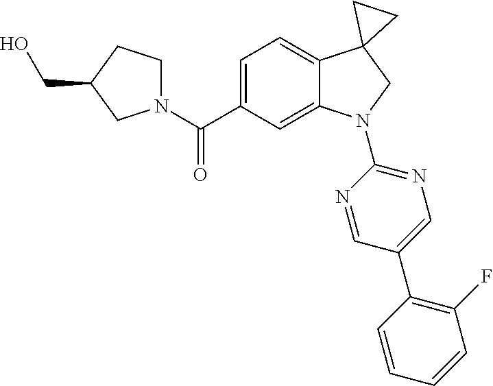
N1(C(C2=CC=C3C(=C2)N(C2=NC=C(C4=C(F)C=CC=C4)C=N2)CC32CC2)=O)CCC(CO)C1
